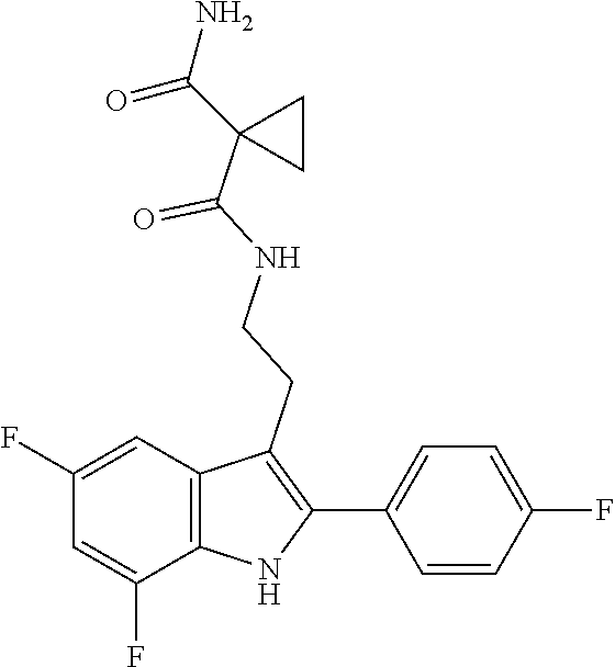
O=C(NCCC1=C(C2=CC=C(F)C=C2)NC2=C1C=C(F)C=C2F)C1(C(=O)N)CC1
